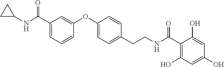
C1(OC2=CC(C(NC3CC3)=O)=CC=C2)=CC=C(CCNC(C2=C(O)C=C(O)C=C2O)=O)C=C1
